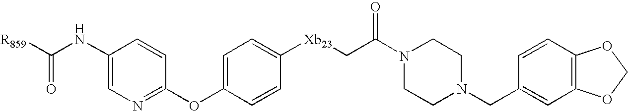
C1(OC2=CC=C([Xb23]CC(N3CCN(CC4=CC5=C(C=C4)OCO5)CC3)=O)C=C2)=NC=C(NC([R859])=O)C=C1
